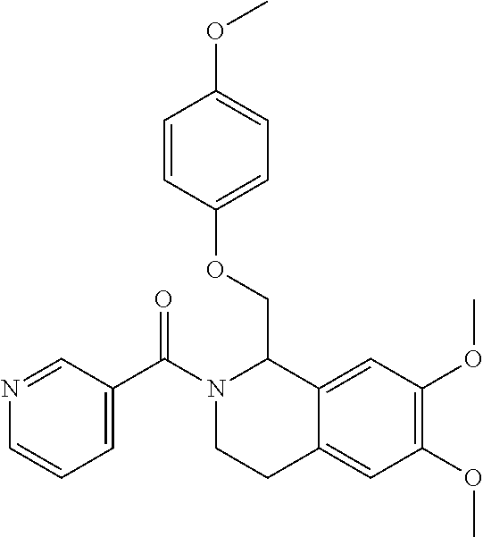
N1=CC(C(N2CCC3=CC(OC)=C(OC)C=C3C2COC2=CC=C(OC)C=C2)=O)=CC=C1
